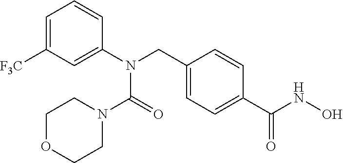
C1=C([F3C])C=C(N(CC2=CC=C(C(NO)=O)C=C2)C(=O)N2CCOCC2)C=C1
